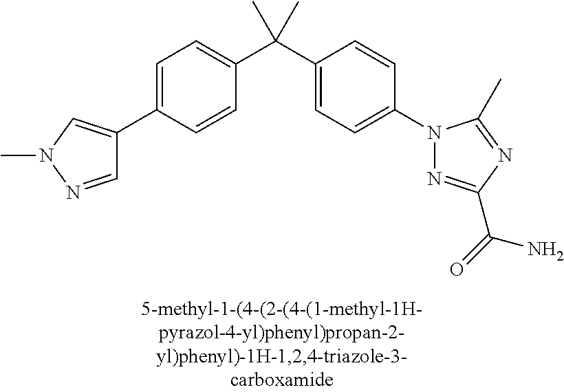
C1=C(C2=CN(C)N=C2)C=CC(C(C2=CC=C(N3N=C(C(N)=O)N=C3C)C=C2)(C)C)=C1
